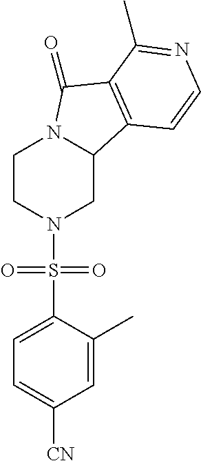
C1CN(S(C2=CC=C([CN])C=C2C)(=O)=O)CC2N1C(=O)C1=C2C=CN=C1C
